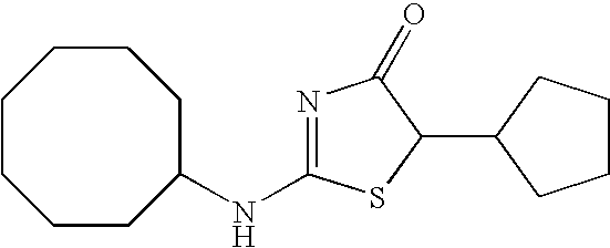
N(C1=NC(=O)C(C2CCCC2)S1)C1CCCCCCC1
